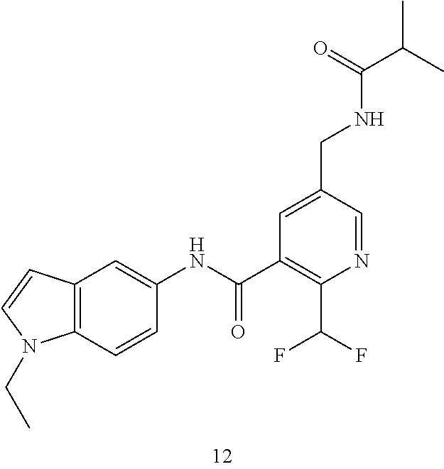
C1=C(CNC(C(C)C)=O)C=NC(C(F)F)=C1C(NC1=CC2=C(C=C1)N(CC)C=C2)=O
